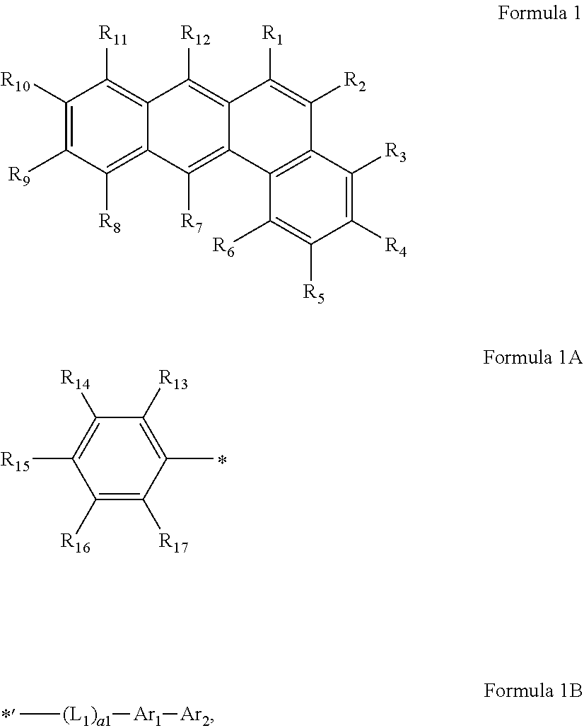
C1([R14])=C([R15])C([R16])=C([R17])C(C)=C1[R13].C[(L1)a1][Ar1][Ar2].C1([R10])=C([R9])C([R8])=C2C(=C1[R11])C([R12])=C1C(=C2[R7])C2=C(C([R2])=C1[R1])C([R3])=C([R4])C([R5])=C2[R6]
